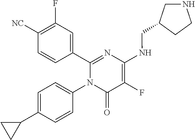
C1(C2=CC(F)=C([CN])C=C2)=NC(NCC2CNCC2)=C(F)C(=O)N1C1=CC=C(C2CC2)C=C1
